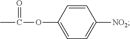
CC(=O)OC1=CC=C([NO2])C=C1
